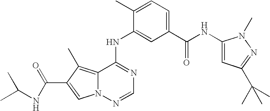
C1(C)=CC=C(C(NC2=CC(C(C)(C)C)=NN2C)=O)C=C1NC1=NC=NN2C1=C(C)C(C(NC(C)C)=O)=C2
